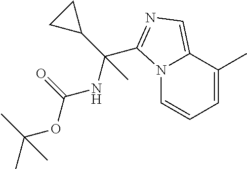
N12C=CC=C(C)C1=CN=C2C(NC(=O)OC(C)(C)C)(C1CC1)C
